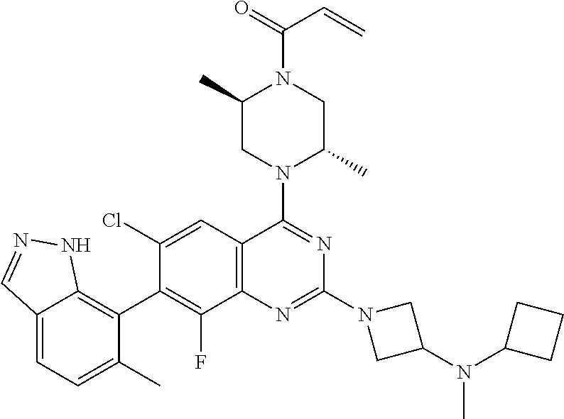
C12=CC=C(C)C(C3=C(F)C4=C(C=C3Cl)C(N3C(C)CN(C(=O)C=C)C(C)C3)=NC(N3CC(N(C5CCC5)C)C3)=N4)=C1NN=C2
